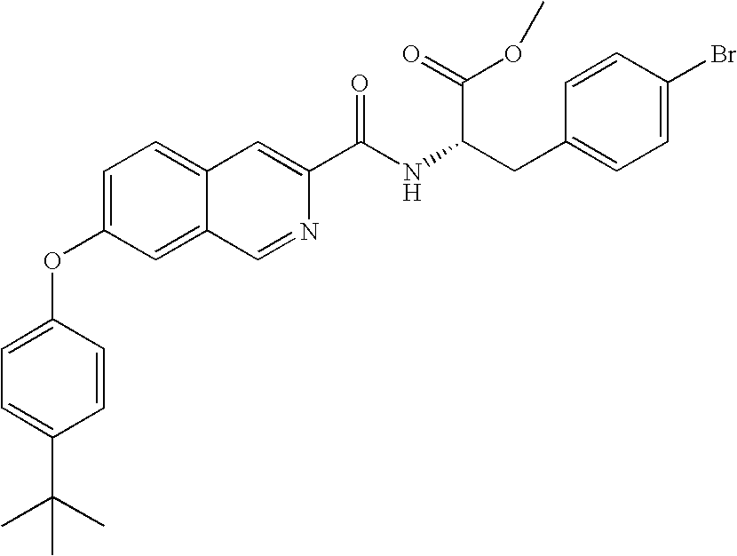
C1=C(OC2=CC=C(C(C)(C)C)C=C2)C=C2C(=C1)C=C(C(NC(CC1=CC=C(Br)C=C1)C(OC)=O)=O)N=C2
